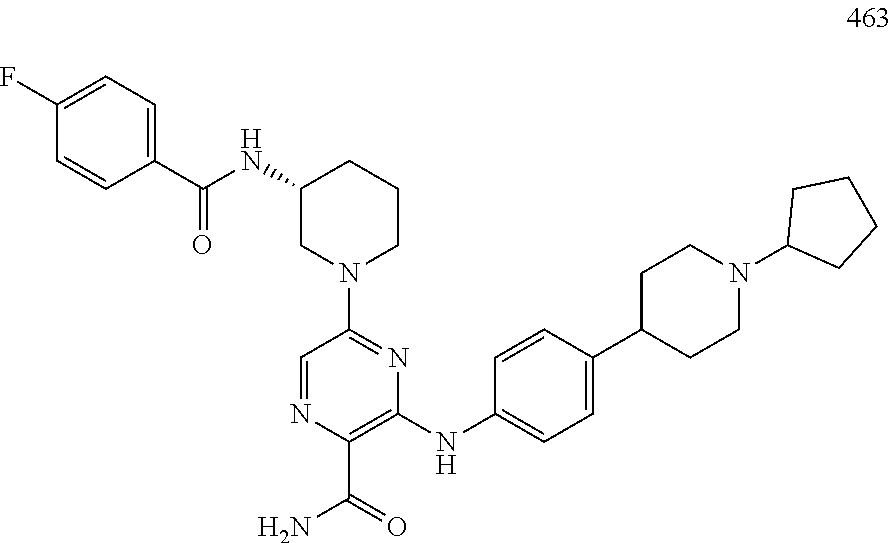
C1=C(F)C=CC(C(NC2CN(C3=NC(NC4=CC=C(C5CCN(C6CCCC6)CC5)C=C4)=C(C(N)=O)N=C3)CCC2)=O)=C1
